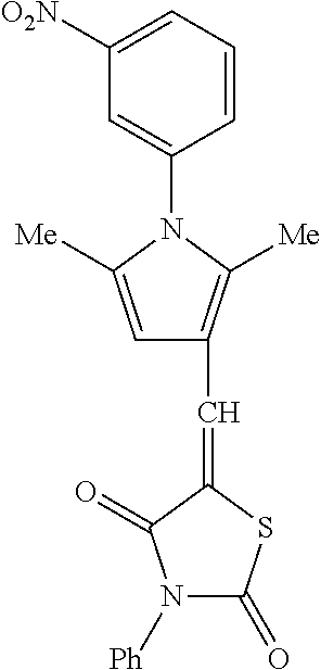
C1([O2N])=CC=CC(N2C([Me])=CC(C=C3SC(=O)N([Ph])C3=O)=C2[Me])=C1
